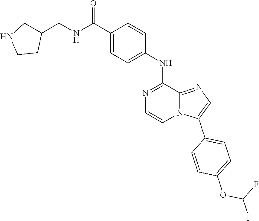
C(C1=CC=C(NC2=NC=CN3C2=NC=C3C2=CC=C(OC(F)F)C=C2)C=C1C)(NCC1CNCC1)=O
